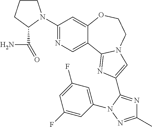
C1(N2CCCC2C(=O)N)=NC=C2C(=C1)OCCN1C2=NC(C2=NC(C)=NN2C2=CC(F)=CC(F)=C2)=C1
